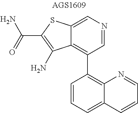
C1=CC2=CC=CC(C3=C4C(=CN=C3)SC(C(N)=O)=C4N)=C2N=C1
